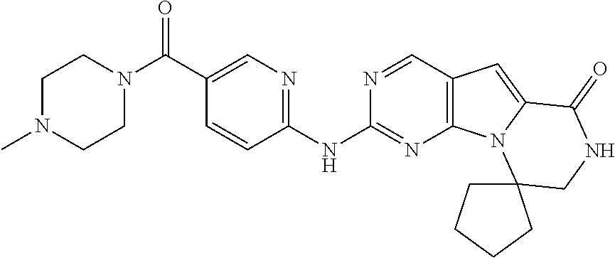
C1=CC(NC2=NC3=C(C=N2)C=C2N3C3(CNC2=O)CCCC3)=NC=C1C(N1CCN(C)CC1)=O
